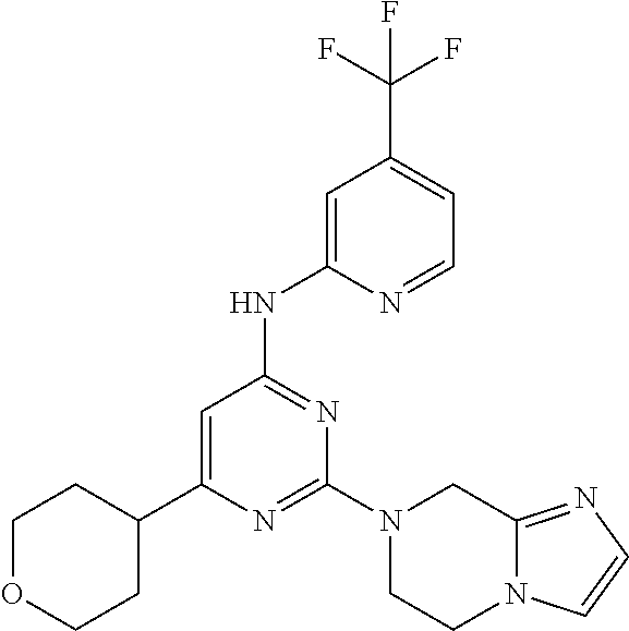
C1=C(C2CCOCC2)N=C(N2CCN3C(=NC=C3)C2)N=C1NC1=CC(C(F)(F)F)=CC=N1
